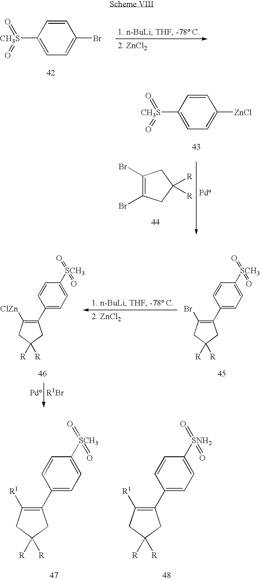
C1([CH3S](=O)=O)=CC=C(Br)C=C1.C1([CH3S](=O)=O)=CC=C([ZnCl])C=C1.C1(Br)=C(Br)CC([R])([R])C1.C1(C2=CC=C([SCH3](=O)=O)C=C2)=C(Br)CC([R])([R])C1.C1(C2=CC=C([SCH3](=O)=O)C=C2)=C([ClZn])CC([R])([R])C1.C1(C2=CC=C([SCH3](=O)=O)C=C2)=C([R1])CC([R])([R])C1.C1(C2=CC=C([SNH2](=O)=O)C=C2)=C([R1])CC([R])([R])C1
